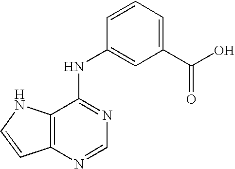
C12=C(NC=C1)C(NC1=CC(C(O)=O)=CC=C1)=NC=N2
